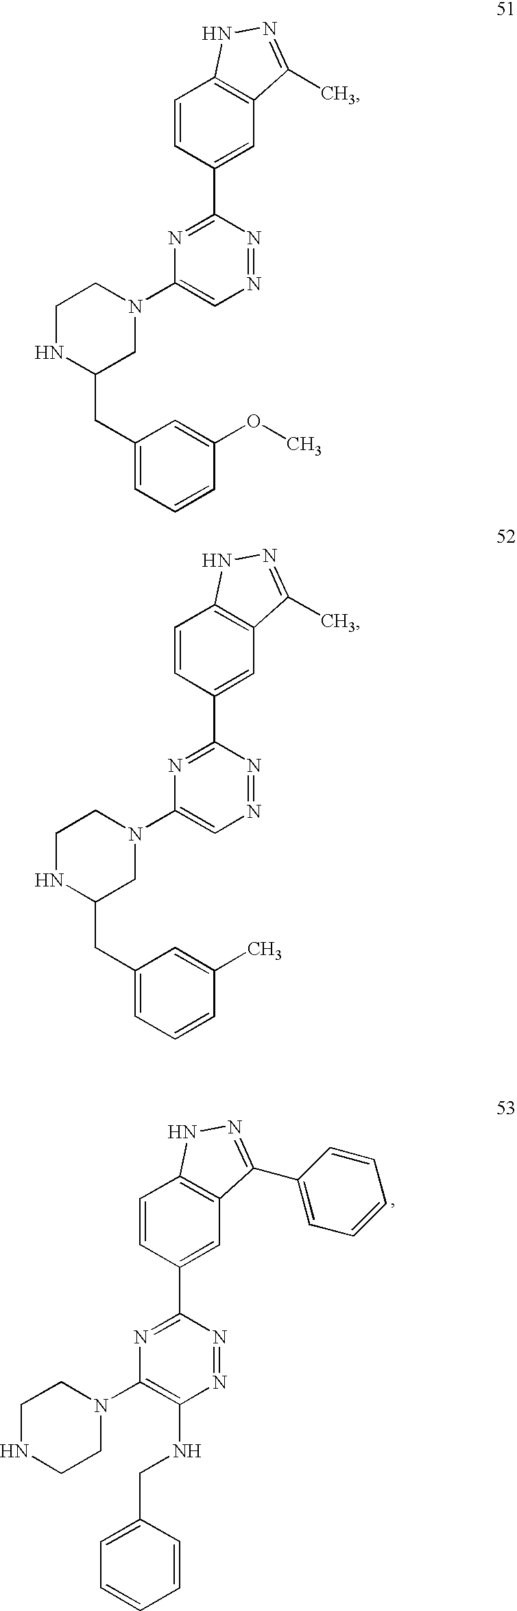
C1=CC(C2=NC(N3CCNCC3)=C(NCC3=CC=CC=C3)N=N2)=CC2=C1NN=C2C1=CC=CC=C1.C1=CC(C2=NC(N3CCNC(CC4=CC=CC(OC)=C4)C3)=CN=N2)=CC2=C1NN=C2C.C1=CC(C2=NC(N3CCNC(CC4=CC=CC(C)=C4)C3)=CN=N2)=CC2=C1NN=C2C
